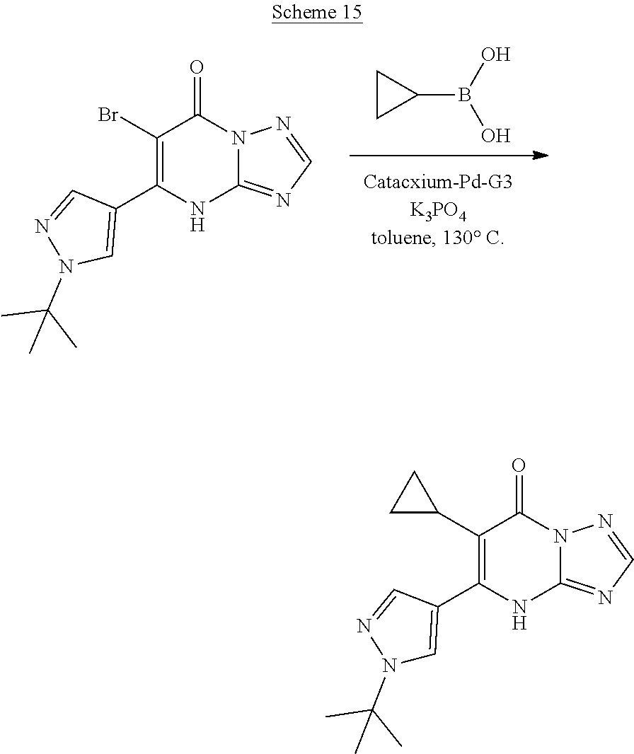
C1(C2CC2)=C(C2=CN(C(C)(C)C)N=C2)NC2=NC=NN2C1=O.C1(Br)=C(C2=CN(C(C)(C)C)N=C2)NC2=NC=NN2C1=O.C1(B(O)O)CC1
